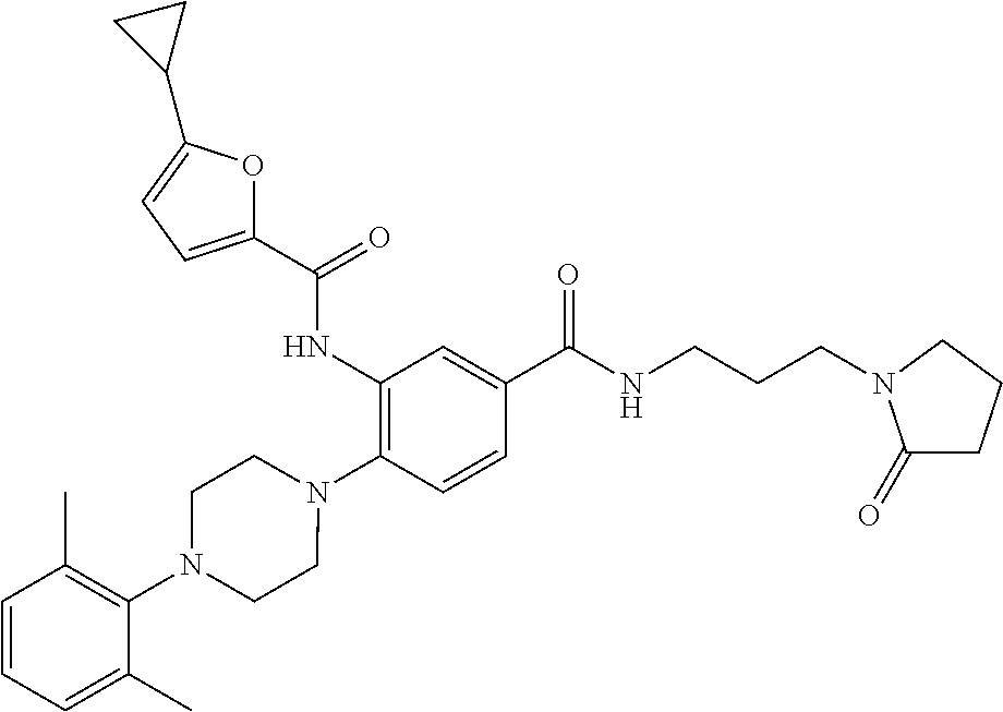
C1(NC(=O)C2=CC=C(C3CC3)O2)=C(N2CCN(C3=C(C)C=CC=C3C)CC2)C=CC(C(NCCCN2C(=O)CCC2)=O)=C1
